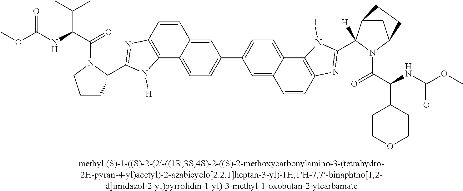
C12=CC(C3=CC=C4C(=C3)C=CC3=C4N([H])C(C4([H])C5CC(N4C(C(NC(OC)=O)C4CCOCC4)=O)CC5)=N3)=CC=C1C1=C(C=C2)N=C(C2CCCN2C(C(NC(OC)=O)C(C)C)=O)N1[H]
